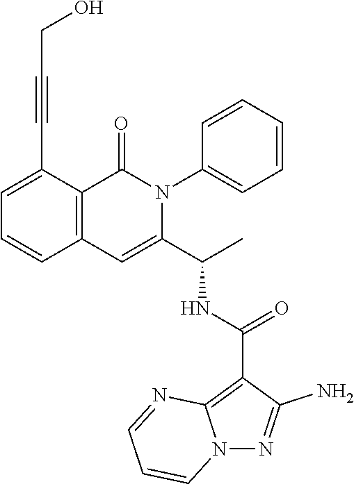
C1=C(C#CCO)C2=C(C=C1)C=C(C(C)NC(C1=C3N(N=C1N)C=CC=N3)=O)N(C1=CC=CC=C1)C2=O
